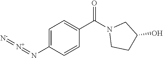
C1=C(N=[N+]=[N-])C=CC(C(N2CCC(O)C2)=O)=C1
